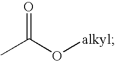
CC(O[alkyl])=O
